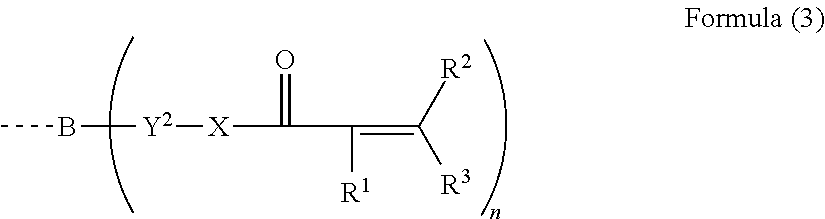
B([Y2][X]C(=O)C([R1])=C([R2])[R3])C
